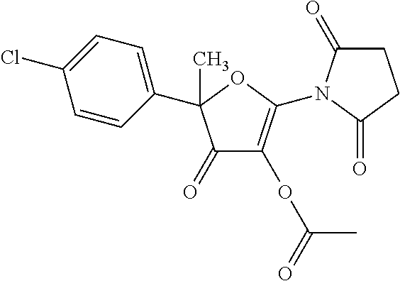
C1(C2(C)C(=O)C(OC(=O)C)=C(N3C(=O)CCC3=O)O2)=CC=C(Cl)C=C1
